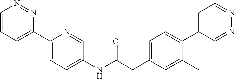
C1=CC=C(C2=CC=C(NC(CC3=CC=C(C4=CC=NN=C4)C(C)=C3)=O)C=N2)N=N1
